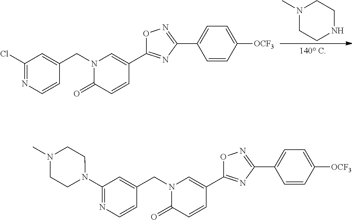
C1(Cl)=NC=CC(CN2C(=O)C=CC(C3=NC(C4=CC=C([OCF3])C=C4)=NO3)=C2)=C1.N1(C)CCNCC1.C1(N2CCN(C)CC2)=NC=CC(CN2C(=O)C=CC(C3=NC(C4=CC=C([OCF3])C=C4)=NO3)=C2)=C1
